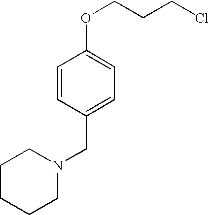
O(CCCCl)C1=CC=C(CN2CCCCC2)C=C1
